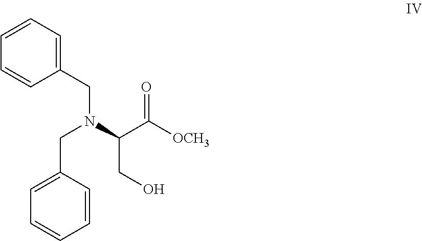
C1(CN(C(C([OCH3])=O)CO)CC2=CC=CC=C2)=CC=CC=C1
